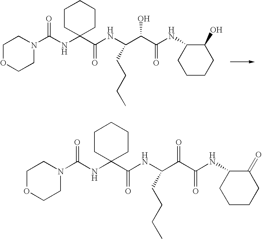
C1OCCN(C(NC2(C(NC(C(C(NC3C(O)CCCC3)=O)O)CCCC)=O)CCCCC2)=O)C1.C1OCCN(C(NC2(C(NC(C(C(NC3C(=O)CCCC3)=O)=O)CCCC)=O)CCCCC2)=O)C1
